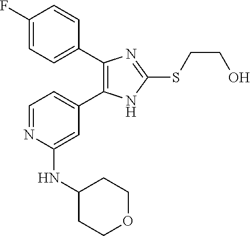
C1=C(C2=C(C3=CC=C(F)C=C3)N=C(SCCO)N2)C=C(NC2CCOCC2)N=C1
